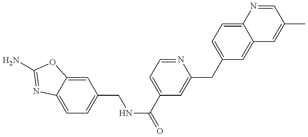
C1=C2C(=CC(CNC(C3=CC=NC(CC4=CC=C5C(=C4)C=C(C)C=N5)=C3)=O)=C1)OC(N)=N2
